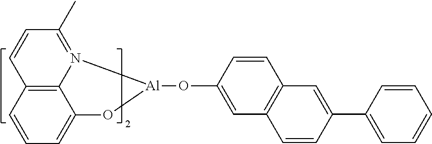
C1=CC2=C3C(=C1)O[Al](OC1=CC4=C(C=C1)C=C(C1=CC=CC=C1)C=C4)N3=C(C)C=C2
